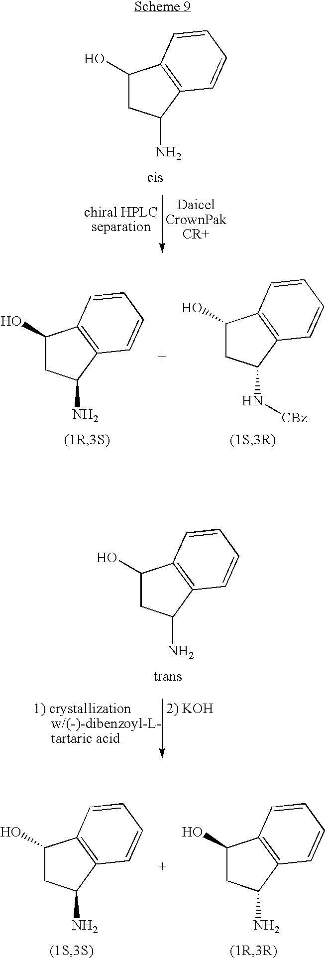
C1(O)CC(N)C2=C1C=CC=C2.C1(O)CC(N)C2=C1C=CC=C2.C1(O)CC(N[CBz])C2=C1C=CC=C2.C1(O)CC(N)C2=C1C=CC=C2.C1(O)CC(N)C2=C1C=CC=C2.C1(O)CC(N)C2=C1C=CC=C2
